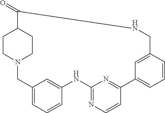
C1CN2CCC1C(=O)NCC1=CC(=CC=C1)C1=NC(=NC=C1)NC1=CC(=CC=C1)C2
